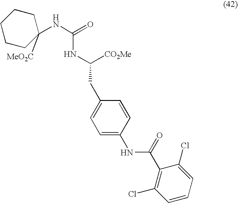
C1CC([MeO2C])(NC(=O)NC(CC2=CC=C(NC(C3=C(Cl)C=CC=C3Cl)=O)C=C2)[CO2Me])CCC1
